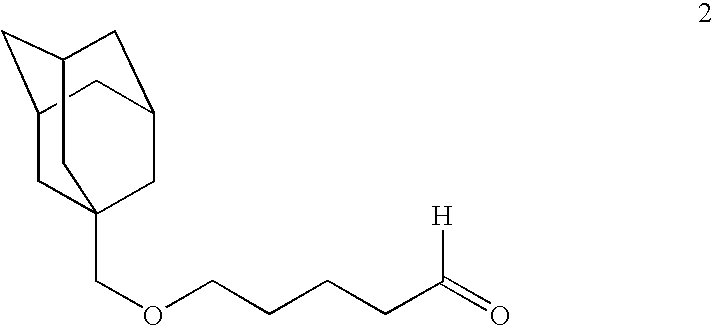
O=C(CCCCOCC12CC3CC(CC(C1)C3)C2)[H]
